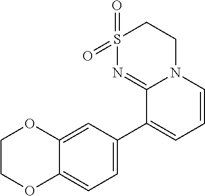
C1S(=O)(=O)N=C2N(C1)C=CC=C2C1=CC=C2C(=C1)OCCO2
